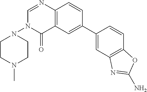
C1CN(C)CCN1N1C(=O)C2=C(N=C1)C=CC(C1=CC3=C(C=C1)OC(N)=N3)=C2
